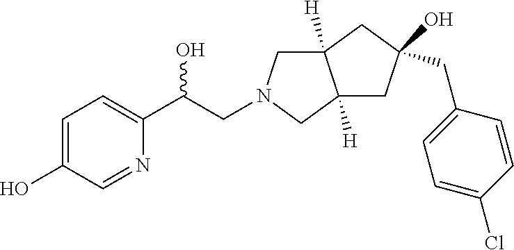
C1=C(O)C=NC(C(CN2CC3([H])C([H])(C2)CC(CC2=CC=C(Cl)C=C2)(O)C3)O)=C1
